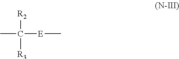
CC([E]C)([R3])[R2]
